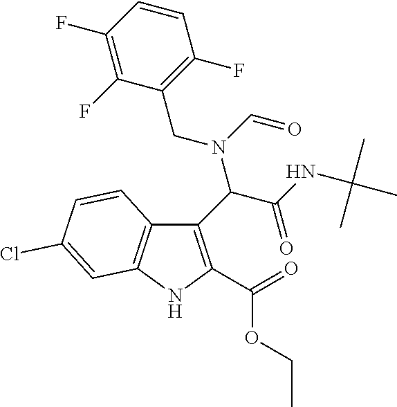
N(C=O)(CC1=C(F)C=CC(F)=C1F)C(C(NC(C)(C)C)=O)C1=C(C(=O)OCC)NC2=C1C=CC(Cl)=C2
